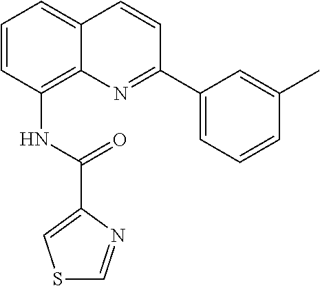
N(C1=C2C(=CC=C1)C=CC(C1=CC=CC(C)=C1)=N2)C(C1=CSC=N1)=O
